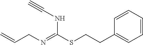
C=CCN=C(SCCC1=CC=CC=C1)NC#C
